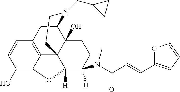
C1=CC(O)=C2C3=C1CC1C4(O)C3(C([H])(C([H])(N(C(C=CC3=CC=CO3)=O)C)CC4)O2)CCN1CC1CC1
